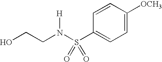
OCCN(S(C1=CC=C([OCH3])C=C1)(=O)=O)[H]
